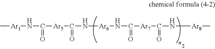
C[Ar1]NC(=O)[Ar5]C(N[Ar6]NC([Ar7]C(N[Ar8]C)=O)=O)=O
